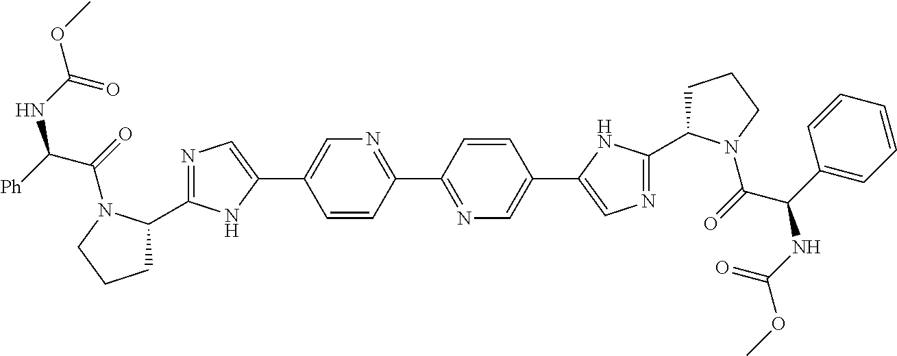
N1=C(C2=NC=C(C3=CN=C(C4CCCN4C(=O)C(C4=CC=CC=C4)NC(=O)OC)N3)C=C2)C=CC(C2=CN=C(C3CCCN3C(=O)C([Ph])NC(=O)OC)N2)=C1
